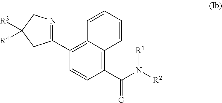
C1(C(=[G])N([R1])[R2])=C2C(=C(C3=NCC([R3])([R4])C3)C=C1)C=CC=C2
